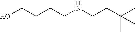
C(NCCC(C)(C)C)CCCO
